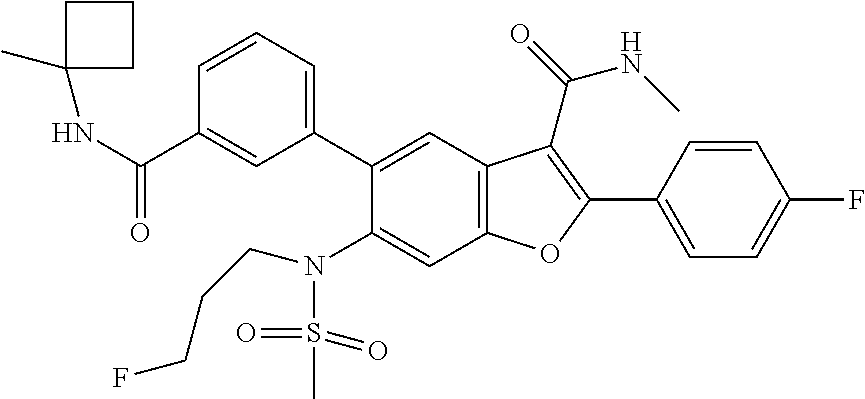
C1=CC(C2=C(C(=O)NC)C3=C(C=C(N(S(=O)(=O)C)CCCF)C(C4=CC=CC(C(NC5(C)CCC5)=O)=C4)=C3)O2)=CC=C1F
